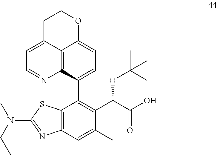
C1(C2=C(C(OC(C)(C)C)C(O)=O)C(C)=CC3=C2SC(N(CC)C)=N3)=CC=C2C3=C1N=CC=C3CCO2
